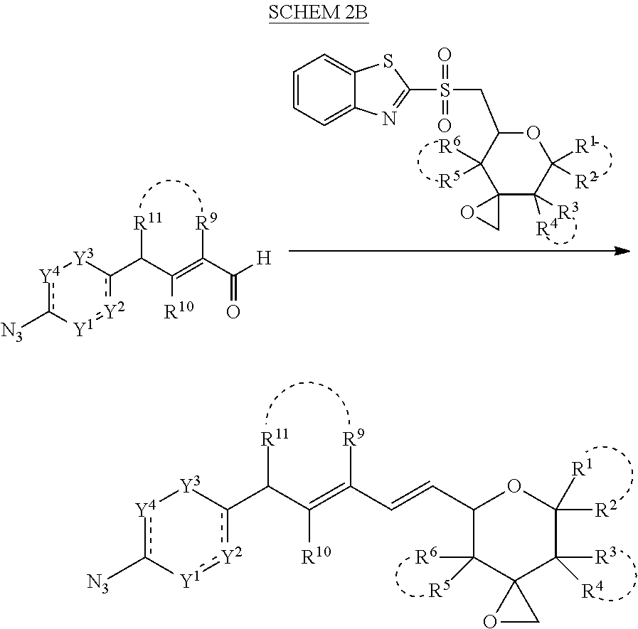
[Y4]1c([N3])-[Y1]:[Y2]c(C(C(=C(C=CC2OC([R2])([R1])C([R3])([R4])C3(C2([R6])[R5])OC3)[R9])[R10])[R11])[Y3]1.[Y4]1c([N3])-[Y1]:[Y2]c(C(C(=C(C([H])=O)[R9])[R10])[R11])[Y3]1.C1=CC=C2C(=C1)SC(S(CC1OC([R1])([R2])C([R4])([R3])C3(C1([R6])[R5])CO3)(=O)=O)=N2
